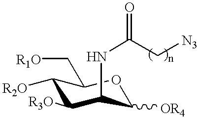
C1([R2O])C([R3O])C(NC(=O)C[N3])C([OR4])OC1C[R1O]
